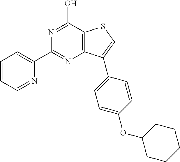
C1(C2=CC=CC=N2)=NC2=C(C(O)=N1)SC=C2C1=CC=C(OC2CCCCC2)C=C1
